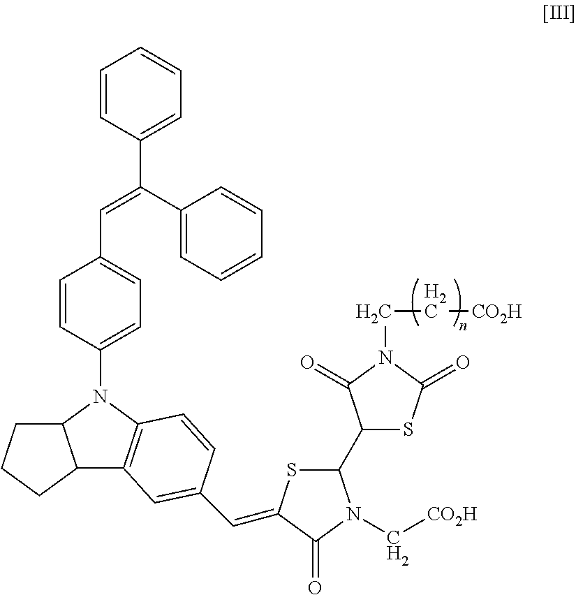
C1=CC(C(C2=CC=CC=C2)=CC2=CC=C(N3C4C(C5=C3C=CC(C=C3SC(C6SC(=O)N(CC[CO2H])C6=O)N(C[CO2H])C3=O)=C5)CCC4)C=C2)=CC=C1
